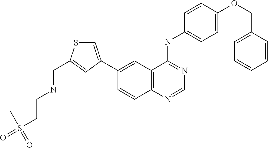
C1(C2=CSC(CNCCS(=O)(C)=O)=C2)=CC2=C(C=C1)N=CN=C2NC1=CC=C(OCC2=CC=CC=C2)C=C1
